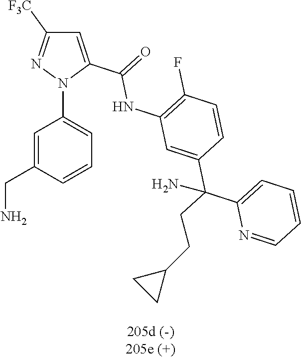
C1=C(C(=O)NC2=C(F)C=CC(C(CCC3CC3)(C3=CC=CC=N3)N)=C2)N(C2=CC=CC(CN)=C2)N=C1[F3C]
